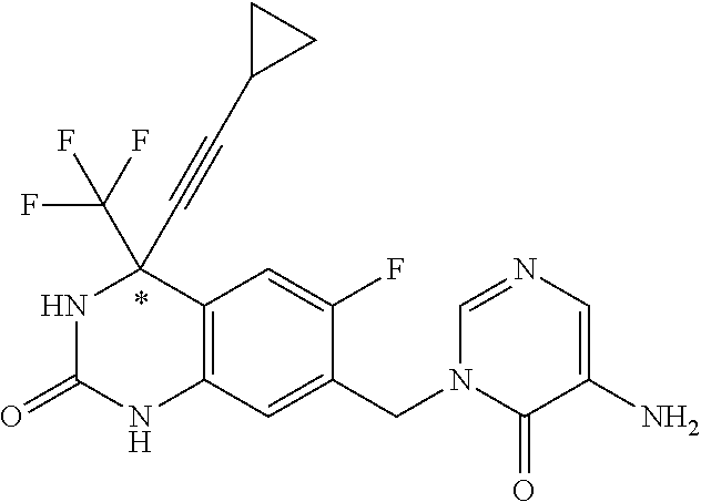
N1C(=O)NC2=C(C1(C#CC1CC1)C(F)(F)F)C=C(F)C(CN1C(=O)C(N)=CN=C1)=C2
